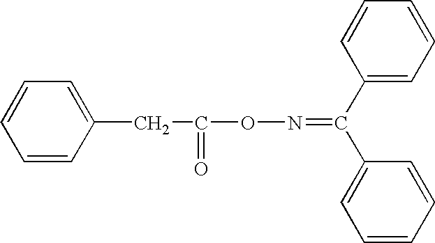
C1=CC(CC(ON=C(C2=CC=CC=C2)C2=CC=CC=C2)=O)=CC=C1
